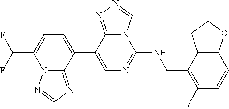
N12C(=NC=N1)C(C1=CN=C(NCC3=C(F)C=CC4=C3CCO4)N3C1=NN=C3)=CC=C2C(F)F
